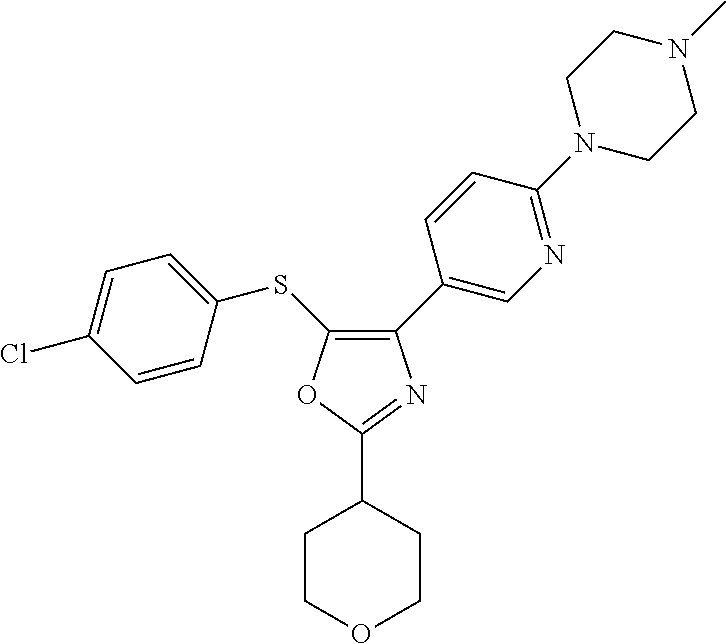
C1(C2=CN=C(N3CCN(C)CC3)C=C2)=C(SC2=CC=C(Cl)C=C2)OC(C2CCOCC2)=N1
